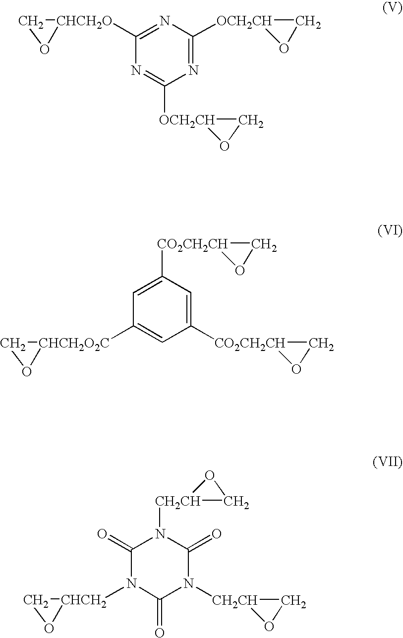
C1([CHCH2O]2CO2)=NC([OCH2CH]2OC2)=NC([OCH2CH]2CO2)=N1.C1=C([CO2CH2CH]2CO2)C=C([CO2CH2CH]2CO2)C=C1[CHCH2O2C]1CO1.C1(=O)N([CHCH2]2CO2)C(=O)N([CH2CH]2CO2)C(=O)N1[CH2CH]1CO1
